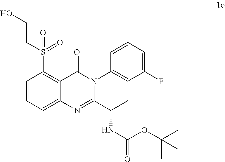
C1=CC=C2C(=C1S(CCO)(=O)=O)C(=O)N(C1=CC(F)=CC=C1)C(C(C)NC(OC(C)(C)C)=O)=N2
